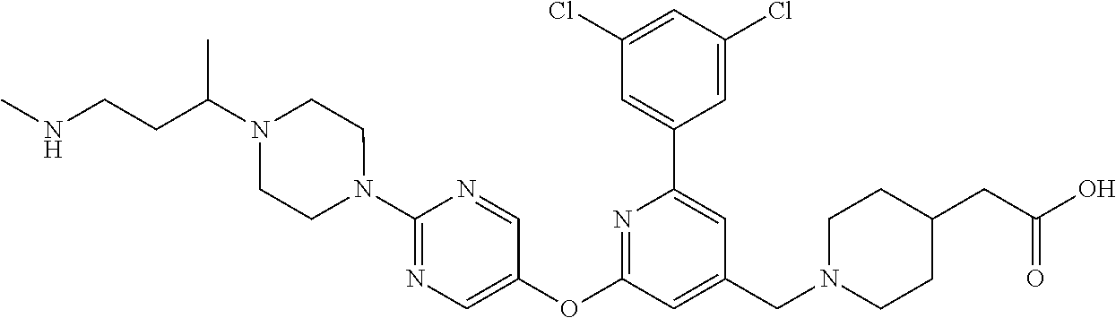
C1(Cl)=CC(Cl)=CC(C2=CC(CN3CCC(CC(O)=O)CC3)=CC(OC3=CN=C(N4CCN(C(CCNC)C)CC4)N=C3)=N2)=C1
